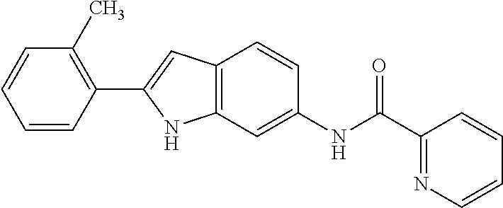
C1(C2=CC3=C(N2)C=C(NC(=O)C2=NC=CC=C2)C=C3)=C(C)C=CC=C1
